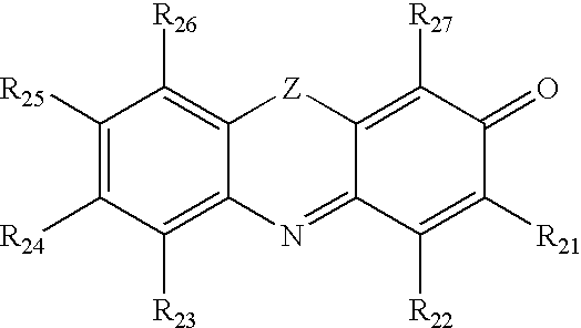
C1([R25])=C([R24])C([R23])=C2C(=C1[R26])[Z]C1=C([R27])C(=O)C([R21])=C([R22])C1=N2
